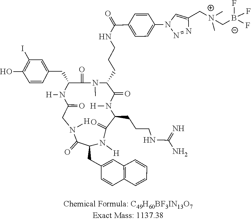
N1([H])C(=O)C(CCCNC(=N)N)N([H])C(=O)C(CCCNC(C2=CC=C(N3N=NC(C[N+](C)(C)C[B-](F)(F)F)=C3)C=C2)=O)N(C)C(=O)C(CC2=CC(I)=C(O)C=C2)N([H])C(=O)CN([H])C(=O)C1CC1=CC2=C(C=CC=C2)C=C1
